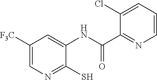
C1([F3C])=CN=C(S)C(NC(C2=NC=CC=C2Cl)=O)=C1
